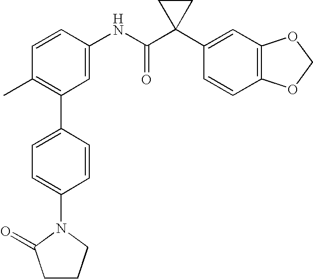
C1=CC(NC(C2(C3=CC4=C(C=C3)OCO4)CC2)=O)=CC(C2=CC=C(N3CCCC3=O)C=C2)=C1C
